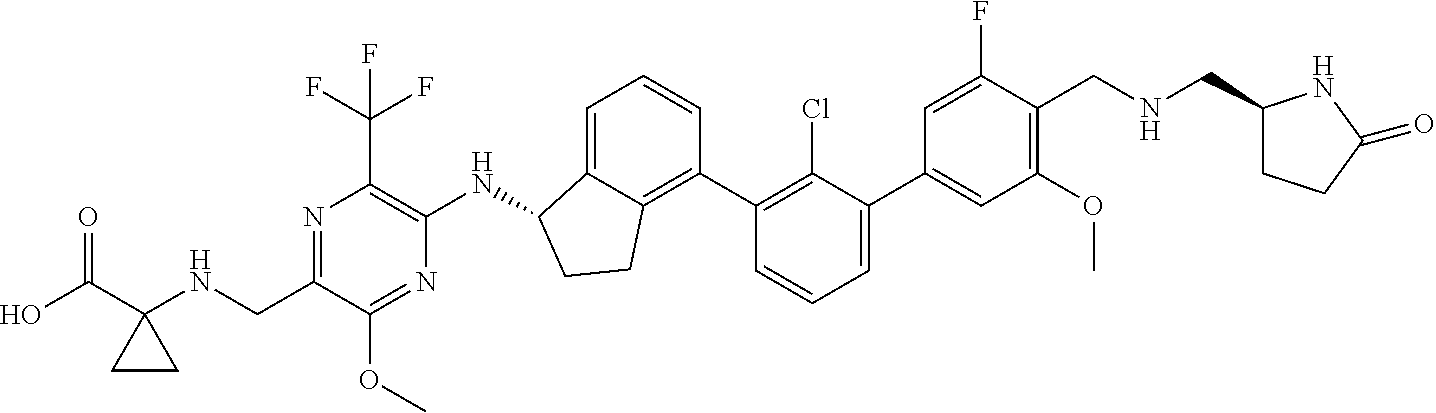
N(CC1=C(OC)C=C(C2=CC=CC(C3=C4C(=CC=C3)C(NC3=C(C(F)(F)F)N=C(CNC5(C(=O)O)CC5)C(OC)=N3)CC4)=C2Cl)C=C1F)CC1CCC(=O)N1
